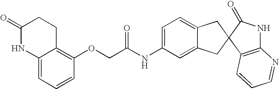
C1=C(NC(COC2=C3C(=CC=C2)NC(=O)CC3)=O)C=C2C(=C1)CC1(C2)C2=C(NC1=O)N=CC=C2
